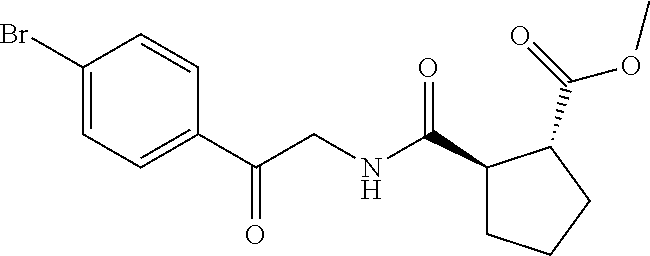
C1(Br)=CC=C(C(CNC(C2CCCC2C(=O)OC)=O)=O)C=C1
